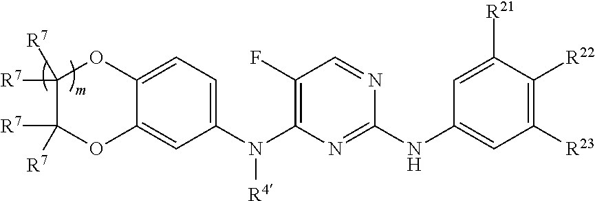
C12=CC=C(N(C3=C(F)C=NC(NC4=CC([R23])=C([R22])C([R21])=C4)=N3)[R4])C=C1OC([R7])([R7])C([R7])([R7])O2
